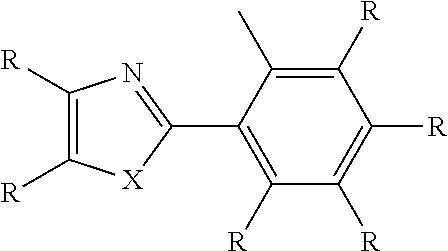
C1([R])=C([R])N=C(C2=C([R])C([R])=C([R])C([R])=C2C)[X]1
